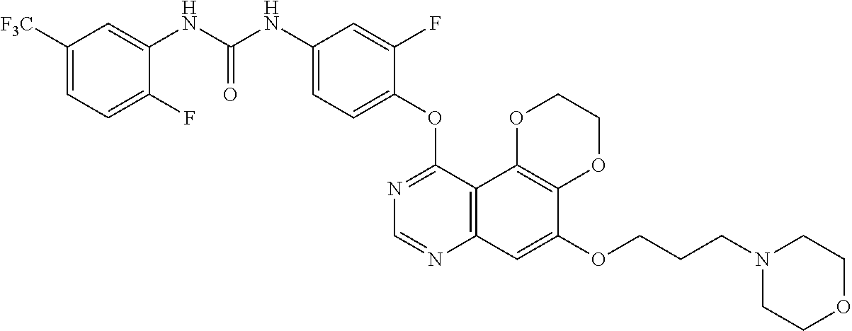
C12=C(C3=C(C=C1OCCCN1CCOCC1)N=CN=C3OC1=CC=C(NC(NC3=CC([F3C])=CC=C3F)=O)C=C1F)OCCO2
